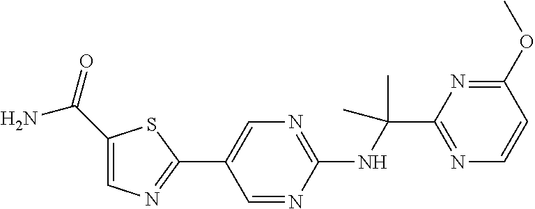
N(C1=NC=C(C2=NC=C(C(N)=O)S2)C=N1)C(C)(C1=NC=CC(OC)=N1)C
